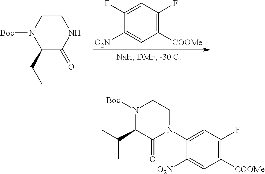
C1CN([Boc])C(C(C)C)C(=O)N1.C1([COOMe])=C(F)C=C(F)C([O2N])=C1.C1([COOMe])=C(F)C=C(N2CCN([Boc])C(C(C)C)C2=O)C([O2N])=C1
